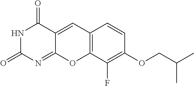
N1C(=O)N=C2C(=CC3=C(O2)C(F)=C(OCC(C)C)C=C3)C1=O
